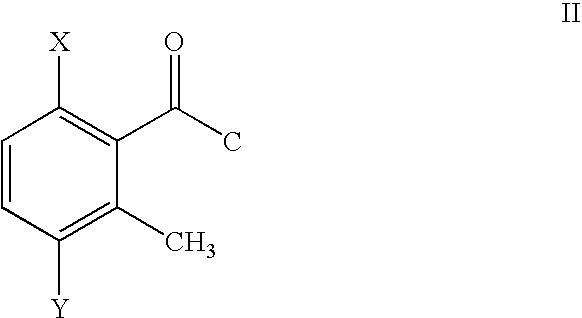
C1=CC([Y])=C(C)C(C(C)=O)=C1[X]
